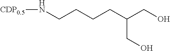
N(CCCCC(CO)CO)[CDP0.5]
